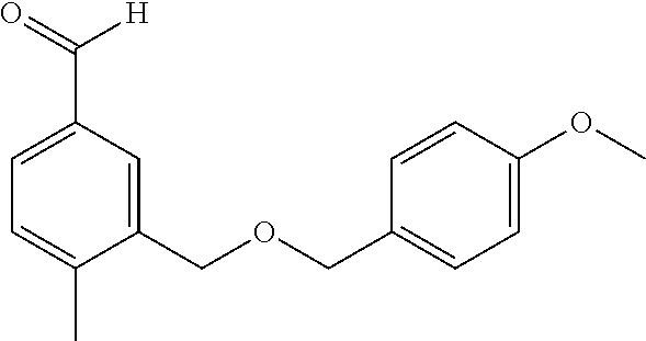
C1=CC(OC)=CC=C1COCC1=CC(C(=O)[H])=CC=C1C
